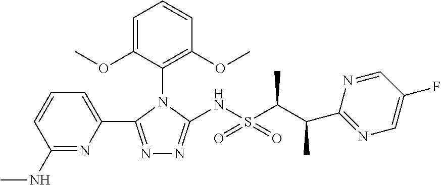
CNC1=NC(C2=NN=C(NS(C(C(C3=NC=C(F)C=N3)C)C)(=O)=O)N2C2=C(OC)C=CC=C2OC)=CC=C1
